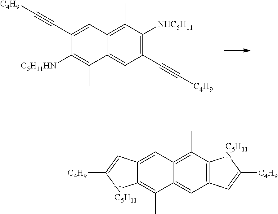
C1(C#C[C4H9])=C([NHC5H11])C(C)=C2C(=C1)C(C)=C([C5H11HN])C(C#C[C4H9])=C2.C12=C(C(C)=C3C(=C1)C(C)=C1C(=C3)C=C([C4H9])[NC5H11]1)[C5H11N]C([C4H9])=C2
